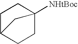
C1C2([NHtBoc])CCC(C1)C2
